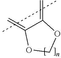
C=C1C(=C)OCO1
